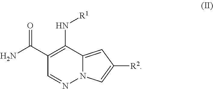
C12=CC([R2])=CN1N=CC(C(=O)N)=C2N[R1]
